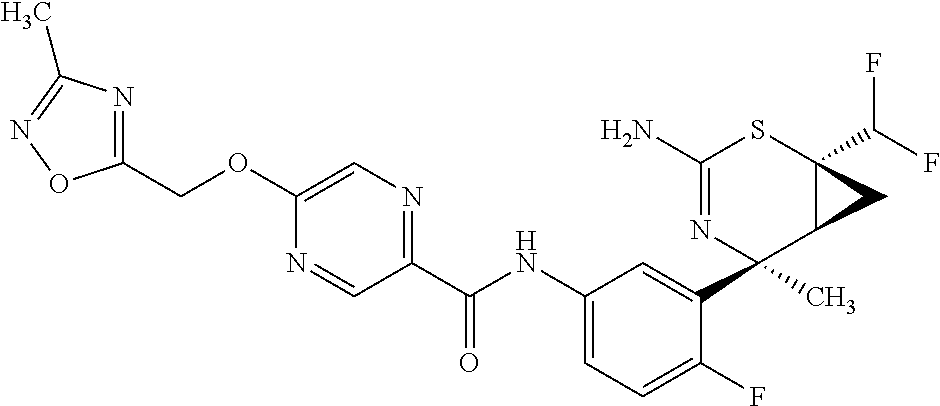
C1(N)=NC(C2=CC(NC(C3=NC=C(OCC4=NC(C)=NO4)N=C3)=O)=CC=C2F)(C)C2C(C(F)F)(S1)C2
